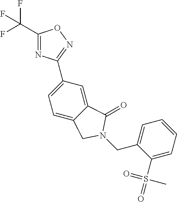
C1(C(F)(F)F)=NC(C2=CC=C3C(=C2)C(=O)N(CC2=CC=CC=C2S(=O)(=O)C)C3)=NO1
